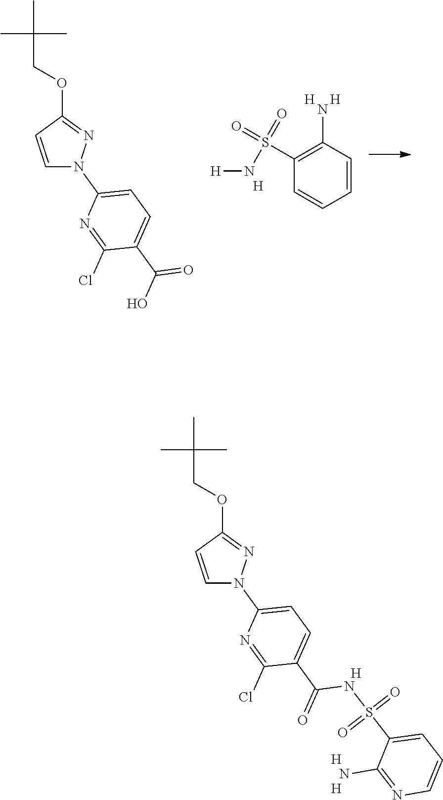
C1=CC(OCC(C)(C)C)=NN1C1=CC=C(C(=O)NS(C2=CC=CN=C2N)(=O)=O)C(Cl)=N1.[H].[H].[H].C1=CC(OCC(C)(C)C)=NN1C1=CC=C(C(O)=O)C(Cl)=N1.C1=CC(N)=C(S(=O)(=O)N[H])C=C1.[H].[H].[H]
